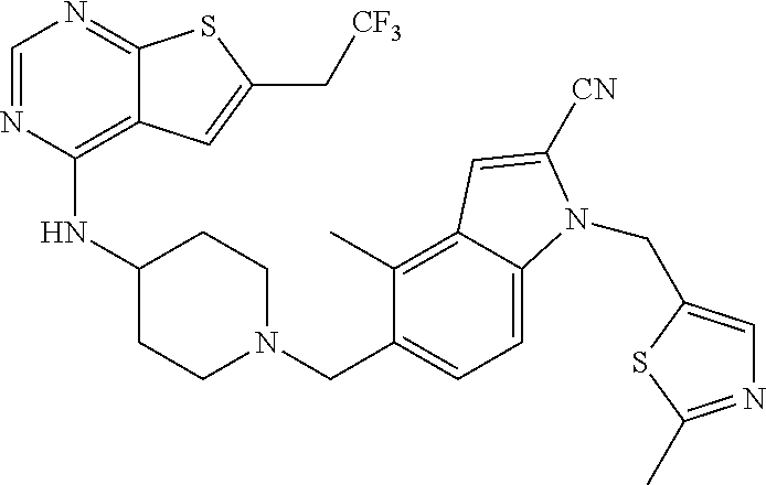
C1=NC(NC2CCN(CC3=CC=C4C(=C3C)C=C([CN])N4CC3=CN=C(C)S3)CC2)=C2C(=N1)SC(C[CF3])=C2
